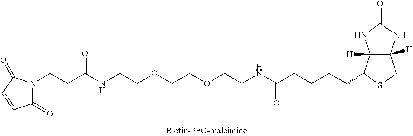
C1(=O)N(CCC(NCCOCCOCCNC(CCCCC2C3([H])C([H])(CS2)NC(=O)N3)=O)=O)C(=O)C=C1
